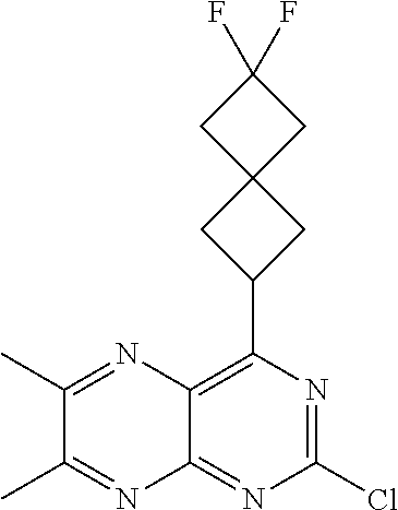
ClC1=NC(C2CC3(C2)CC(F)(F)C3)=C2C(=N1)N=C(C)C(C)=N2
